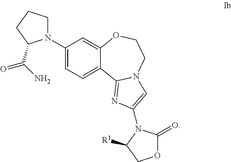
C1(N2CCCC2C(N)=O)=CC=C2C(=C1)OCCN1C2=NC(N2C(=O)OCC2[R1])=C1
